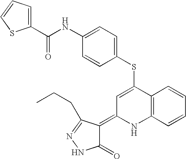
S(C1=CC(=C2C(=O)NN=C2CCC)NC2=C1C=CC=C2)C1=CC=C(NC(C2=CC=CS2)=O)C=C1
